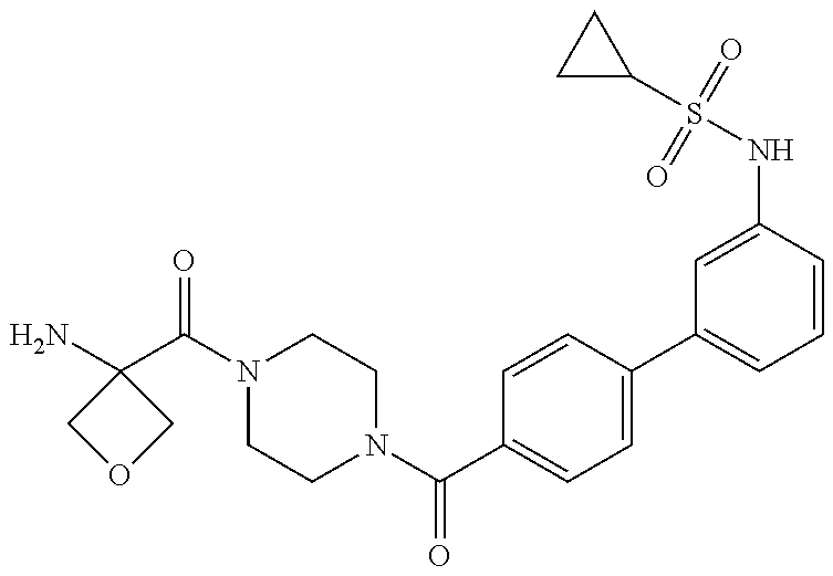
NC1(C(N2CCN(C(C3=CC=C(C4=CC=CC(NS(C5CC5)(=O)=O)=C4)C=C3)=O)CC2)=O)COC1
